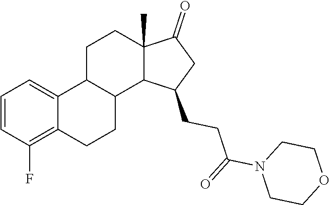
C1=CC(F)=C2C(=C1)C1CCC3(C)C(=O)CC(CCC(N4CCOCC4)=O)C3C1CC2
